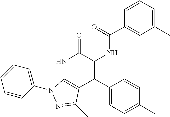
N1C2=C(C(C3=CC=C(C)C=C3)C(NC(=O)C3=CC(C)=CC=C3)C1=O)C(C)=NN2C1=CC=CC=C1
